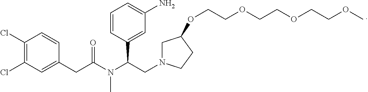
C1(Cl)=C(Cl)C=C(CC(N(C(CN2CC(OCCOCCOCCOC)CC2)C2=CC(N)=CC=C2)C)=O)C=C1
